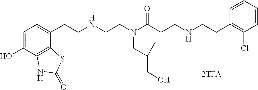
C1=C(O)C2=C(C(CCNCCN(C(CCNCCC3=C(Cl)C=CC=C3)=O)CC(CO)(C)C)=C1)SC(=O)N2
